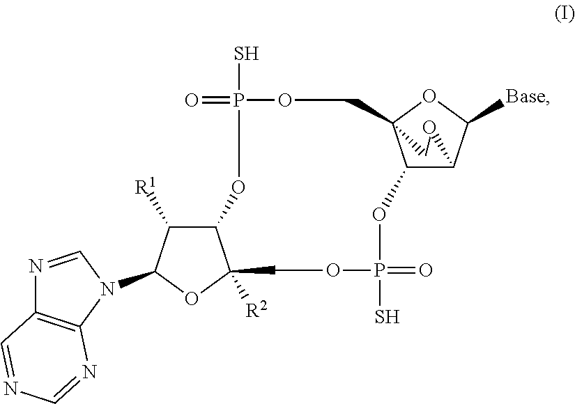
C12C([R1])C(N3C=NC4=C3N=CN=C4)OC1([R2])COP(=O)(S)OC1C3C([Base])OC1(COP(S)(=O)O2)CO3
